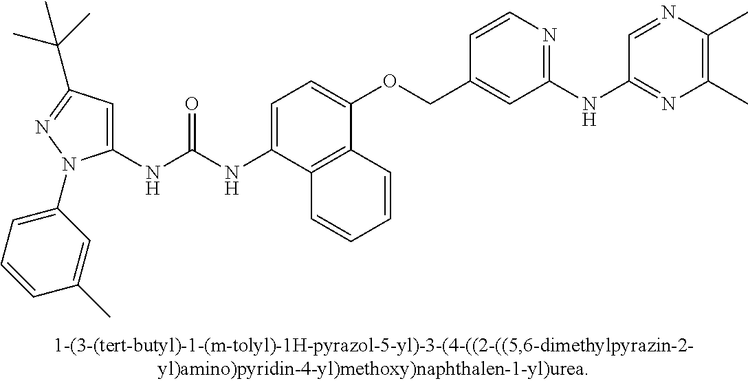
C1(NC(NC2=CC=C(OCC3=CC(NC4=NC(C)=C(C)N=C4)=NC=C3)C3=C2C=CC=C3)=O)=CC(C(C)(C)C)=NN1C1=CC=CC(C)=C1
